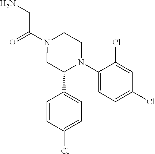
O=C(N1CC(C2=CC=C(Cl)C=C2)N(C2=CC=C(Cl)C=C2Cl)CC1)CN
